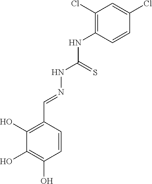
C1(O)=C(C=NNC(=S)NC2=C(Cl)C=C(Cl)C=C2)C=CC(O)=C1O
